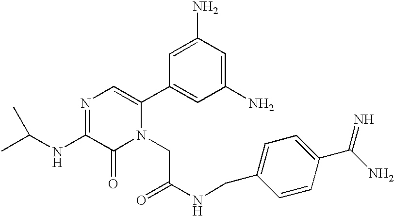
C(C)(NC1=NC=C(C2=CC(N)=CC(N)=C2)N(CC(=O)NCC2=CC=C(C(N)=N)C=C2)C1=O)C
